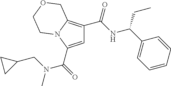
C1=C(C(=O)N(C)CC2CC2)N2C(=C1C(NC(C1=CC=CC=C1)CC)=O)COCC2
